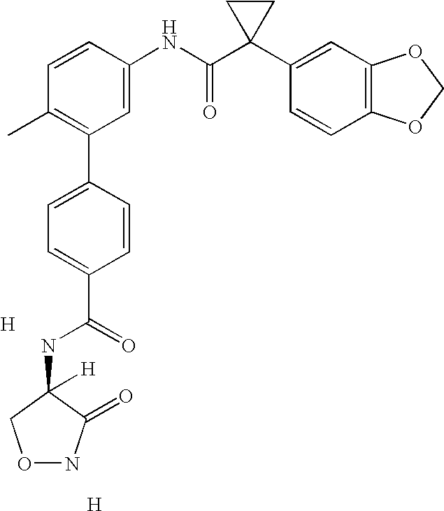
[H].C1=CC(NC(C2(C3=CC4=C(C=C3)OCO4)CC2)=O)=CC(C2=CC=C(C(=O)NC3([H])C(=O)NOC3)C=C2)=C1C.[H]
